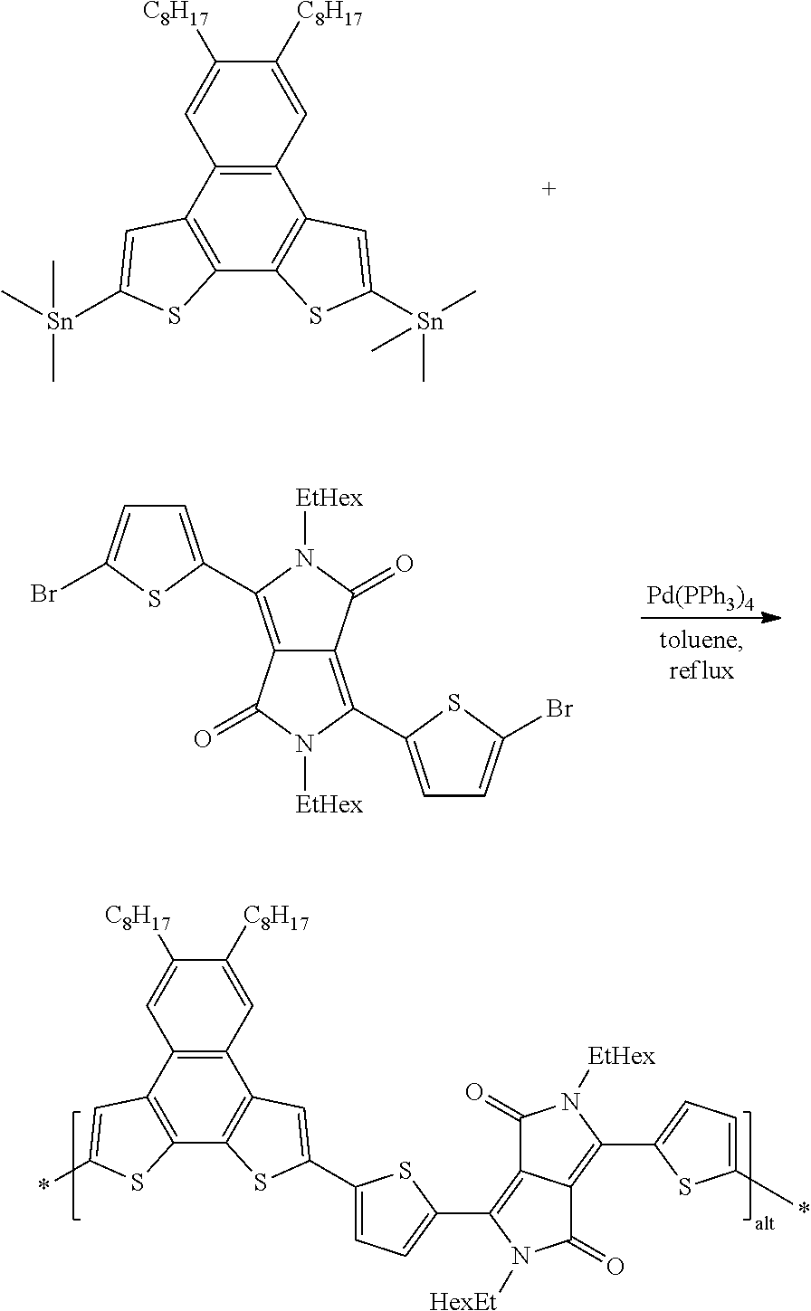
C12=C(C3=C(C4=C1C=C([Sn](C)(C)C)S4)SC([Sn](C)(C)C)=C3)C=C([C8H17])C([C8H17])=C2.C1=C(C2=C3C(=C(C4=CC=C(Br)S4)N([EtHex])C3=O)C(=O)N2[EtHex])SC(Br)=C1.[Pd(PPh3)4].C12=C(C3=C(C4=C1C=C(C1=CC=C(C5=C6C(=C(C7=CC=C(*)S7)N([EtHex])C6=O)C(=O)N5[HexEt])S1)S4)SC(*)=C3)C=C([C8H17])C([C8H17])=C2
